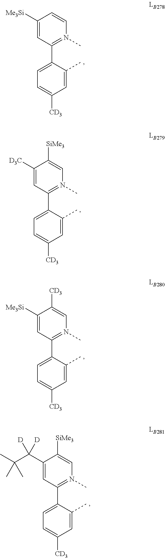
C1([Me3Si])=CC(C2=CC=C([CD3])C=C2C)=N(C)C=C1.C1([D3C])=CC(C2=CC=C([CD3])C=C2C)=N(C)C=C1[SiMe3].C1([Me3Si])=CC(C2=CC=C([CD3])C=C2C)=N(C)C=C1[CD3].C1(C(C(C)(C)C)([D])[D])=CC(C2=CC=C([CD3])C=C2C)=N(C)C=C1[SiMe3]
